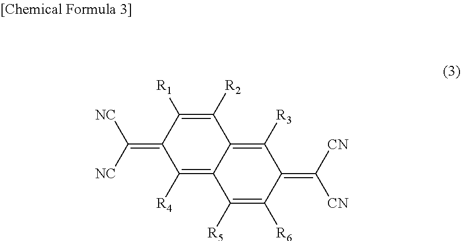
C1(=C([NC])[NC])C([R4])=C2C(=C([R3])C(=C([CN])[CN])C([R6])=C2[R5])C([R2])=C1[R1]
